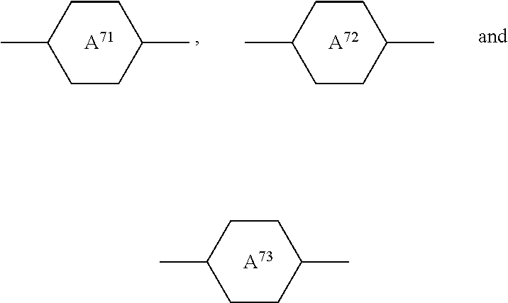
CC1CCC(C)CC1.[A73].CC1CCC(C)CC1.[A71].CC1CCC(C)CC1.[A72]
